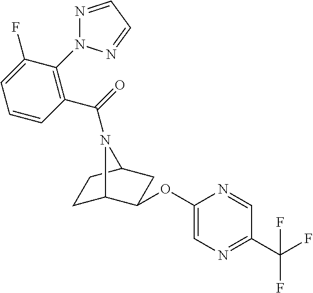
C1C2C(OC3=CN=C(C(F)(F)F)C=N3)CC(C1)N2C(=O)C1=C(N2N=CC=N2)C(F)=CC=C1
